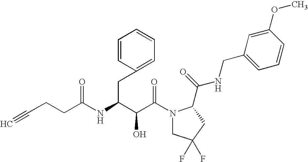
C(C(N1CC(F)(F)CC1C(NCC1=CC=CC(OC)=C1)=O)=O)(O)C(CC1=CC=CC=C1)NC(=O)CCC#C
